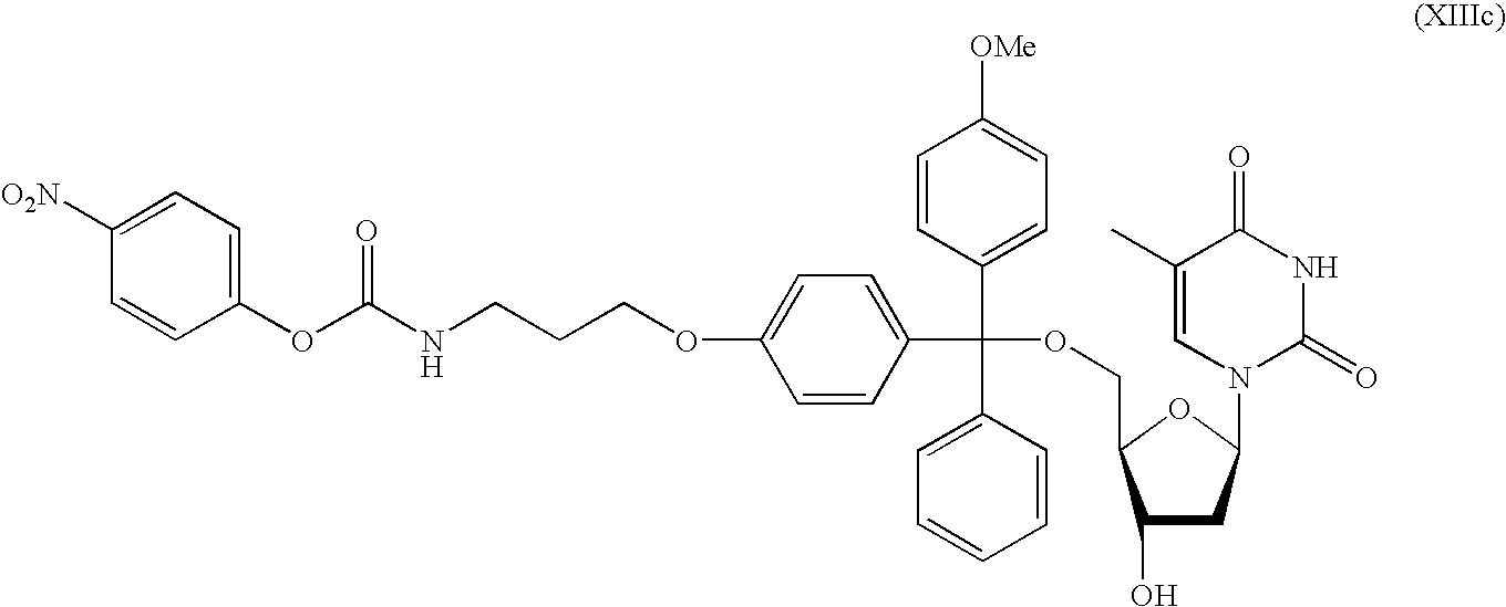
C1=CC(OC(NCCCOC2=CC=C(C(C3=CC=C([OMe])C=C3)(C3=CC=CC=C3)OCC3C(O)CC(N4C=C(C)C(=O)NC4=O)O3)C=C2)=O)=CC=C1[O2N]
